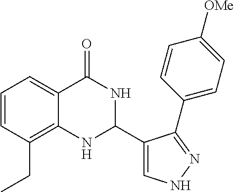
C1=CC(CC)=C2C(=C1)C(=O)NC(C1=CNN=C1C1=CC=C([OMe])C=C1)N2
